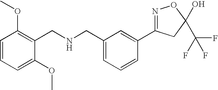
C1=C(CNCC2=C(OC)C=CC=C2OC)C=C(C2=NOC(C(F)(F)F)(O)C2)C=C1
